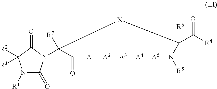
[A1]1[A2][A3][A4][A5]N([R5])C(C(=O)[R4])([R6])[X]C(N2C(=O)N([R1])C([R2])([R3])C2=O)([R7])C1=O
